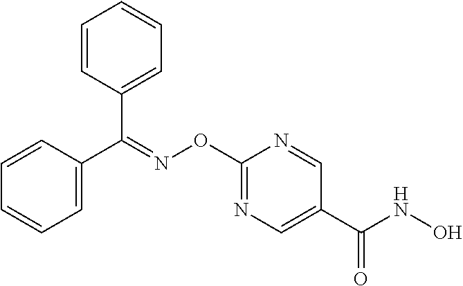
C1(C(NO)=O)=CN=C(ON=C(C2=CC=CC=C2)C2=CC=CC=C2)N=C1
